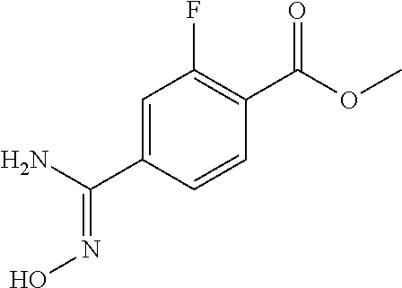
N(=C(N)C1=CC(F)=C(C(OC)=O)C=C1)O
